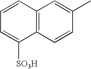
C1=CC=C([SO3H])C2=C1C=C(C)C=C2
